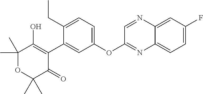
C1(C)(C)OC(C)(C)C(=O)C(C2=CC(OC3=NC4=CC=C(F)C=C4N=C3)=CC=C2CC)=C1O
